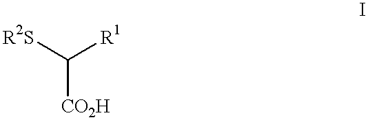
[CO2H]C([R2S])[R1]
